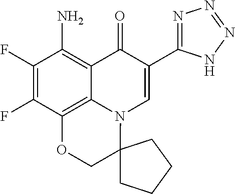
C1(F)=C(F)C2=C3C(=C1N)C(=O)C(C1=NN=NN1)=CN3C1(CO2)CCCC1
